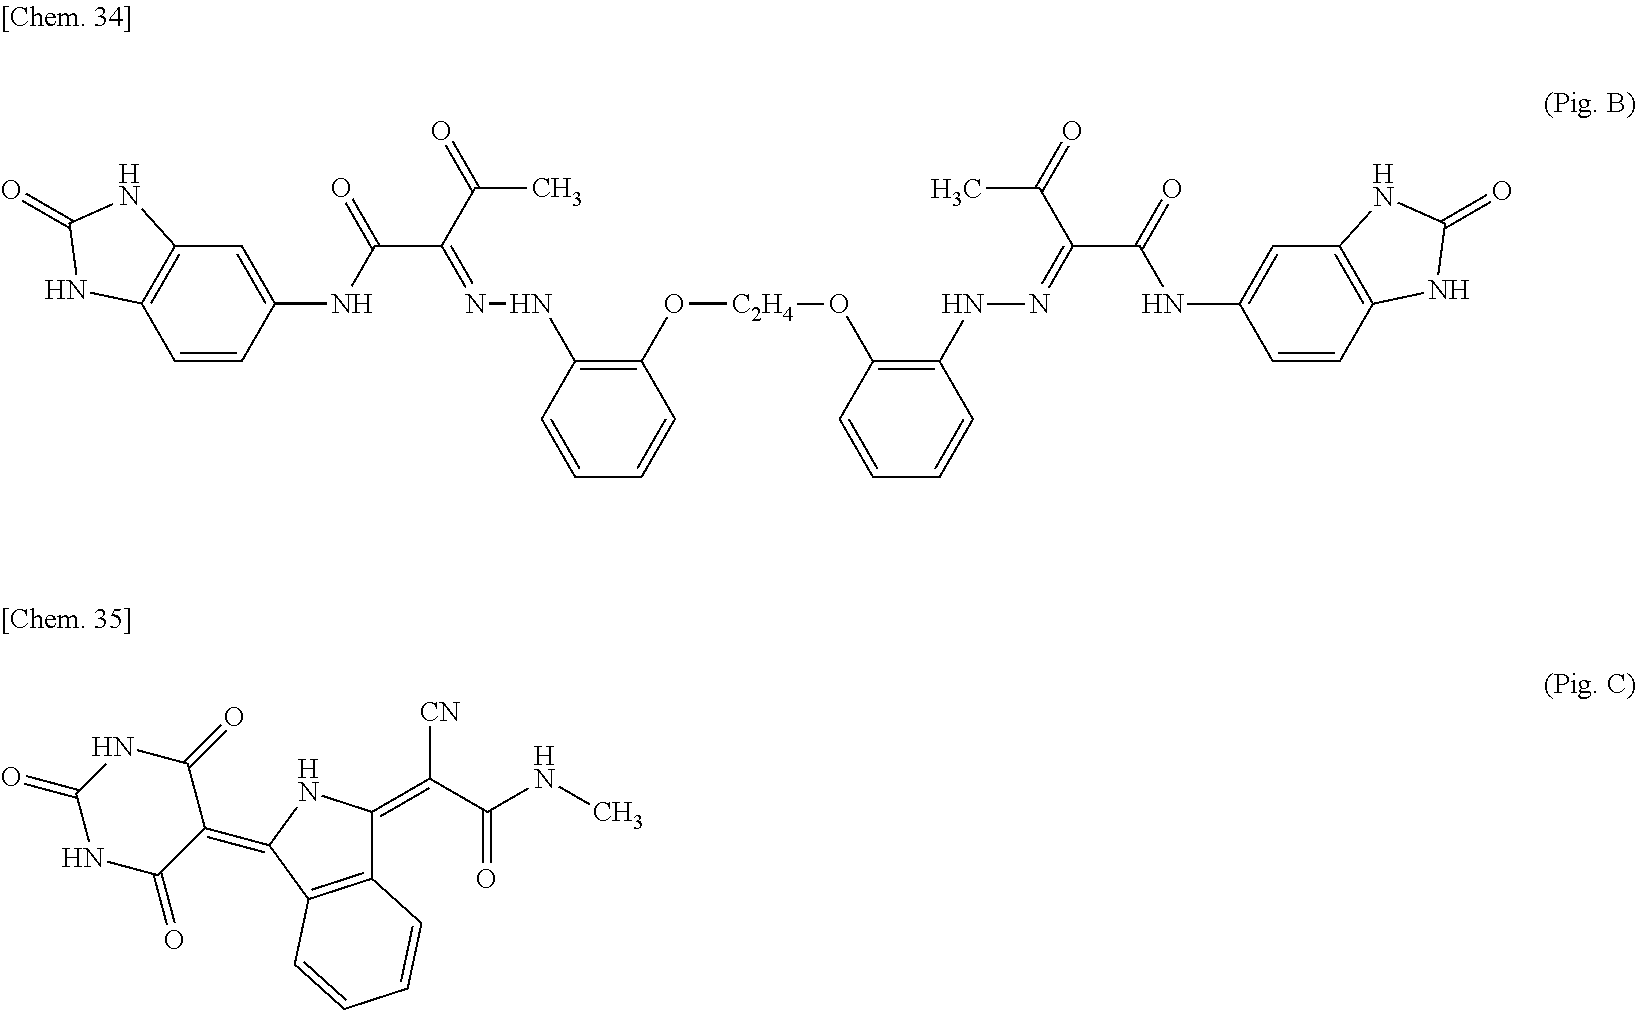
C1=CC(NC(C(C(C)=O)=NNC2=C(O[C2H4]OC3=C(NN=C(C(C)=O)C(=O)NC4=CC5=C(C=C4)NC(=O)N5)C=CC=C3)C=CC=C2)=O)=CC2=C1NC(=O)N2.C12=C(C(=C3C(=O)NC(=O)NC3=O)NC1=C(C(NC)=O)[CN])C=CC=C2
